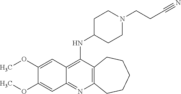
C12=C(C(NC3CCN(CCC#N)CC3)=C3C(=N1)C=C(OC)C(OC)=C3)CCCCC2
